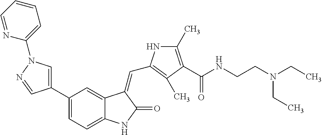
C1(C2=CN(C3=CC=CC=N3)N=C2)=CC=C2C(=C1)C(=CC1=C(C)C(C(NCCN(CC)CC)=O)=C(C)N1)C(=O)N2
